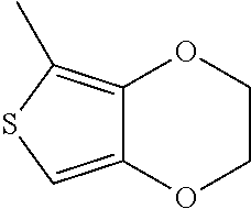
C12=C(C)SC=C1OCCO2
